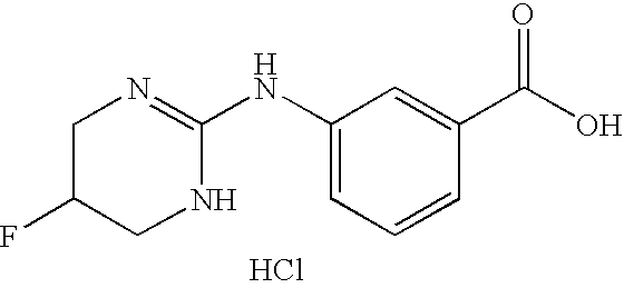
C1C(F)CNC(NC2=CC=CC(C(O)=O)=C2)=N1.Cl
